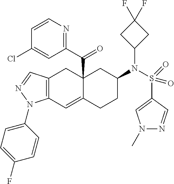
C12(C(C3=NC=CC(Cl)=C3)=O)C(=CC3=C(C1)C=NN3C1=CC=C(F)C=C1)CCC(N(S(C1=CN(C)N=C1)(=O)=O)C1CC(F)(F)C1)C2
